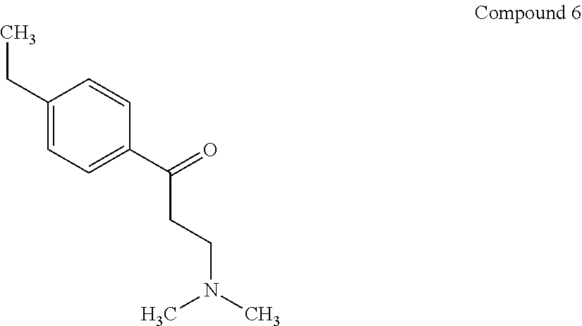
C1(CC)=CC=C(C(=O)CCN(C)C)C=C1
